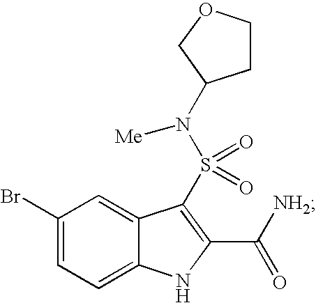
C1(Br)=CC=C2C(=C1)C(S(=O)(=O)N(C1COCC1)[Me])=C(C([NH2])=O)N2
